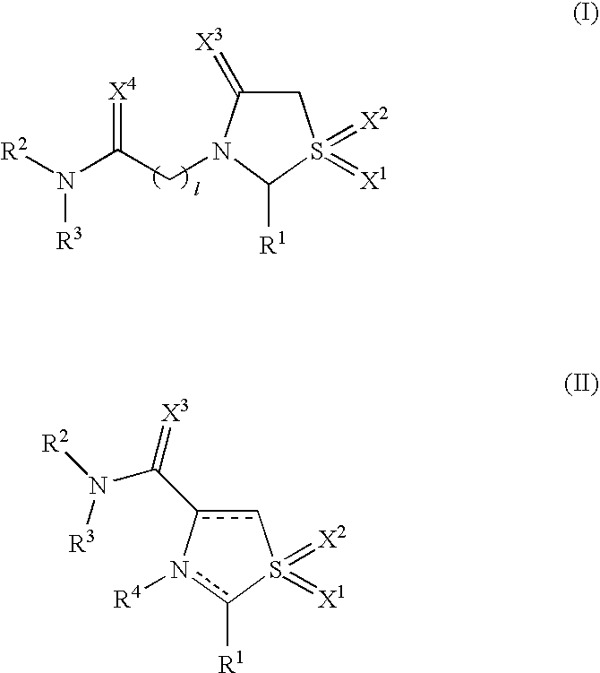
C1C(=[X3])N(CC(N([R2])[R3])=[X4])C([R1])S1(=[X2])=[X1].c1c(C(N([R2])[R3])=[X3])-n([R4])c([R1])S1(=[X2])=[X1]
